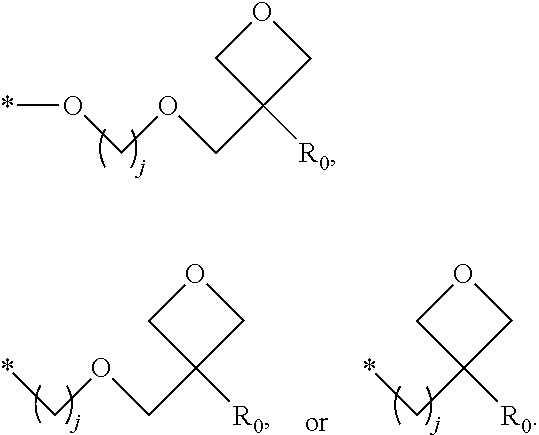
C(C1([R0])COC1)OCO*.C1OCC1(COC*)[R0].C1([R0])(C*)COC1
